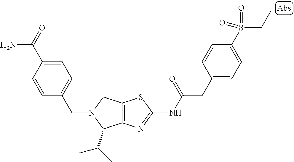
C12=C(N=C(NC(CC3=CC=C(S(CC)(=O)=O)C=C3)=O)S1)C(C(C)C)N(CC1=CC=C(C(N)=O)C=C1)C2
